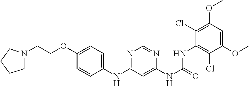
C1(NC2=NC=NC(NC(=O)NC3=C(Cl)C(OC)=CC(OC)=C3Cl)=C2)=CC=C(OCCN2CCCC2)C=C1
